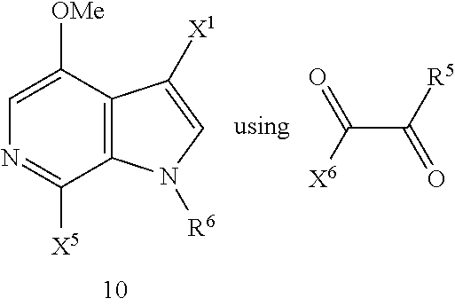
C1([OMe])=CN=C([X5])C2=C1C([X1])=CN2[R6].O=C(C([R5])=O)[X6]
